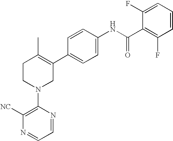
C1=CC(NC(C2=C(F)C=CC=C2F)=O)=CC=C1C1=C(C)CCN(C2=C([NC])N=CC=N2)C1
